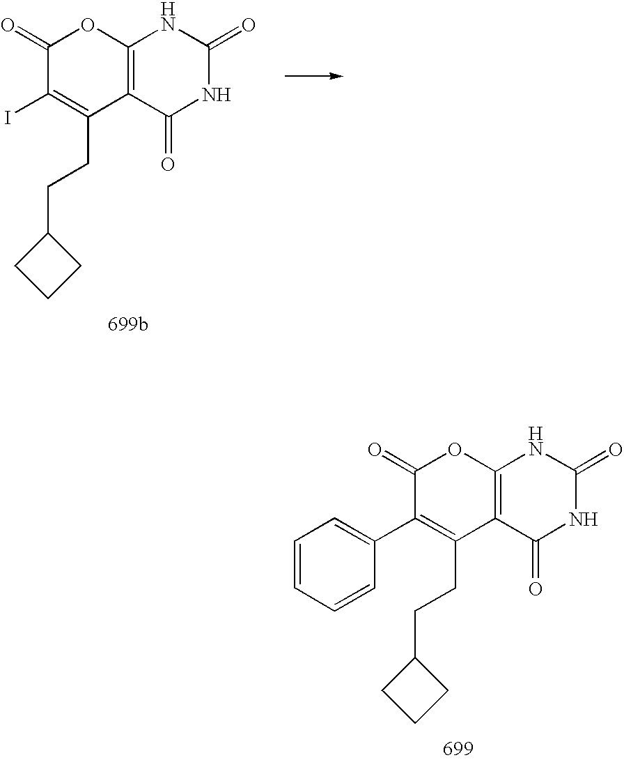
C1(=O)C(I)=C(CCC2CCC2)C2=C(O1)NC(=O)NC2=O.C1(=O)C(C2=CC=CC=C2)=C(CCC2CCC2)C2=C(O1)NC(=O)NC2=O
